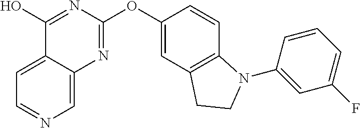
C1(O)=NC(OC2=CC3=C(C=C2)N(C2=CC(F)=CC=C2)CC3)=NC2=CN=CC=C12
